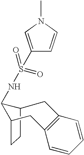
C12CCC(C1NS(C1=CN(C)C=C1)(=O)=O)CC1=C(C=CC=C1)C2
